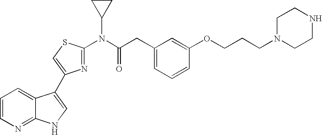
C1=CN=C2C(=C1)C(C1=CSC(N(C(CC3=CC=CC(OCCCN4CCNCC4)=C3)=O)C3CC3)=N1)=CN2
